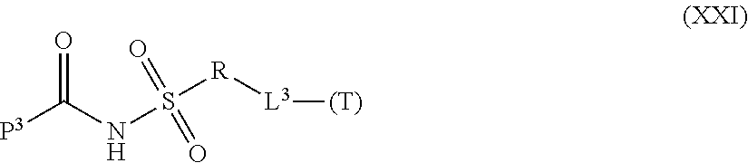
O=C(NS([R][L3][(T)])(=O)=O)[P3]
